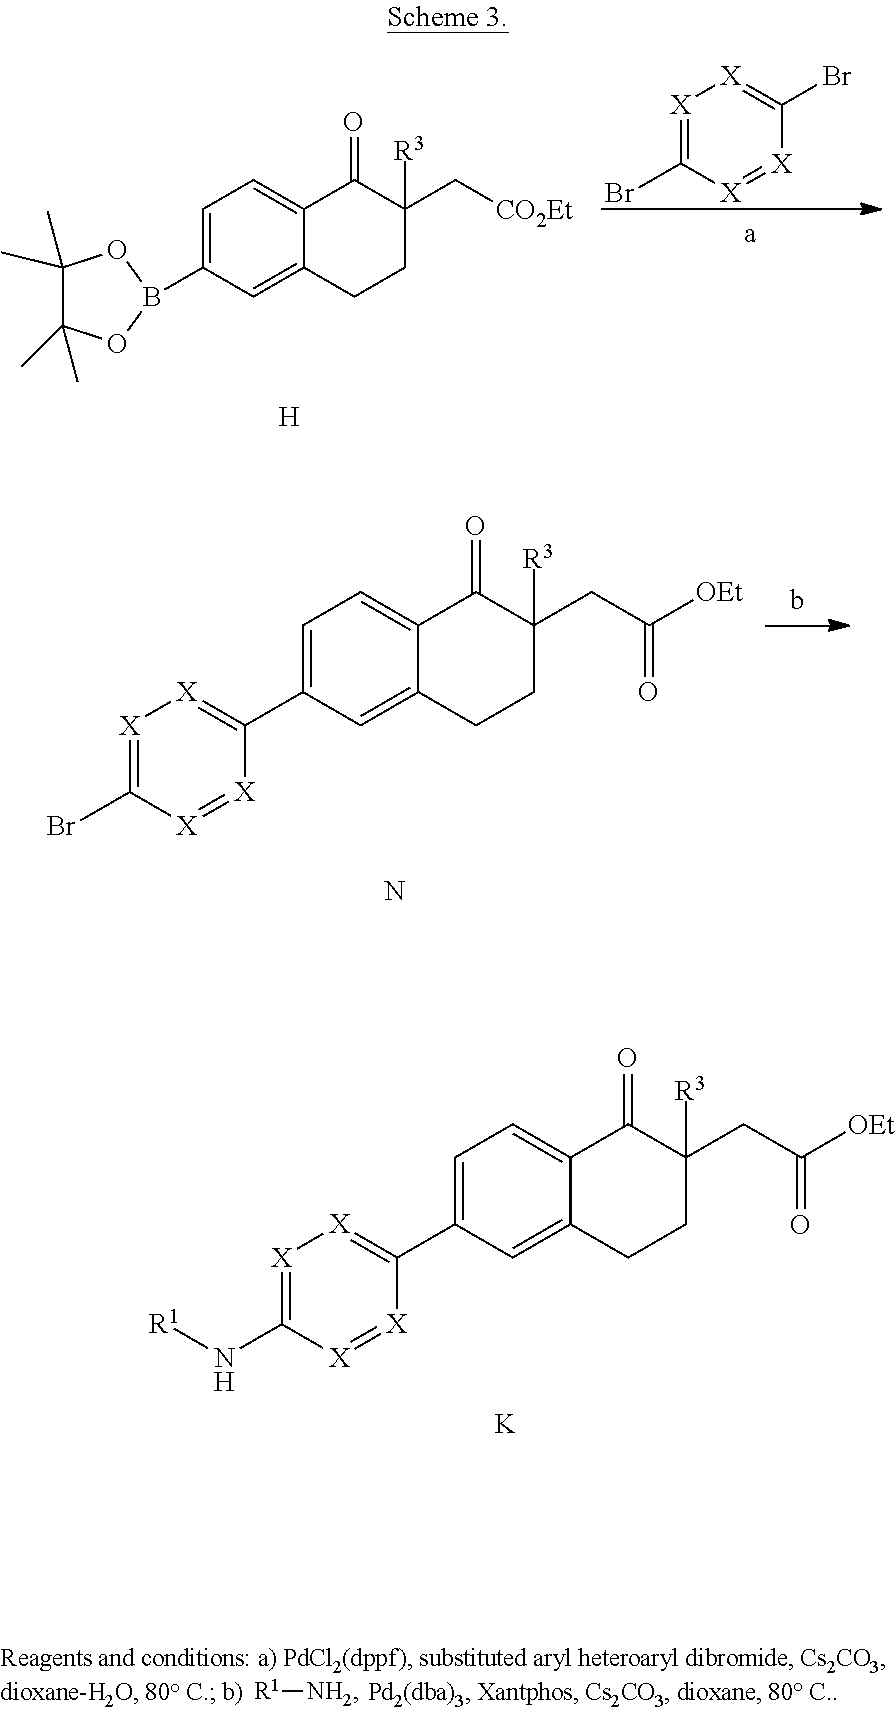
[K].[X]1=C(N[R1])[X]=[X]C(C2=CC=C3C(=C2)CCC([R3])(CC([OEt])=O)C3=O)=[X]1.[H].C1=C(B2OC(C)(C)C(C)(C)O2)C=C2C(=C1)C(=O)C([R3])(C[CO2Et])CC2.[X]1=C(Br)[X]=[X]C(Br)=[X]1.N.[X]1=C(Br)[X]=[X]C(C2=CC=C3C(=C2)CCC([R3])(CC([OEt])=O)C3=O)=[X]1.[R1][NH2]
